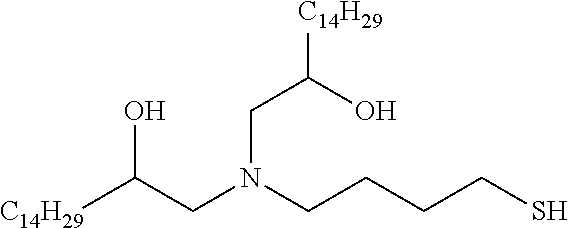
[C14H29]C(CN(CCCCS)CC([C14H29])O)O
